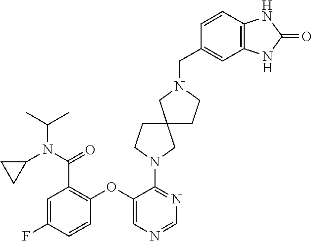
C1(OC2=C(C(N(C3CC3)C(C)C)=O)C=C(F)C=C2)=CN=CN=C1N1CCC2(C1)CCN(CC1=CC3=C(C=C1)NC(=O)N3)C2
